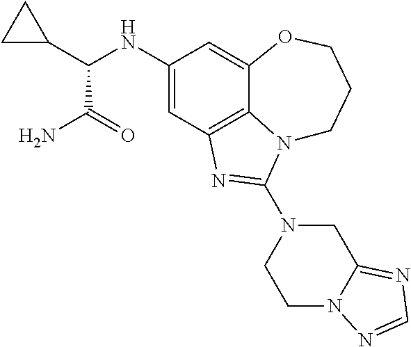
C1(NC(C2CC2)C(N)=O)=CC2=C3C(=C1)OCCCN3C(N1CC3=NC=NN3CC1)=N2
